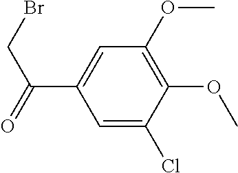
C1(OC)=C(OC)C=C(C(CBr)=O)C=C1Cl
